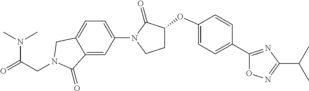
N(C(=O)CN1CC2=CC=C(N3C(=O)C(OC4=CC=C(C5=NC(C(C)C)=NO5)C=C4)CC3)C=C2C1=O)(C)C
